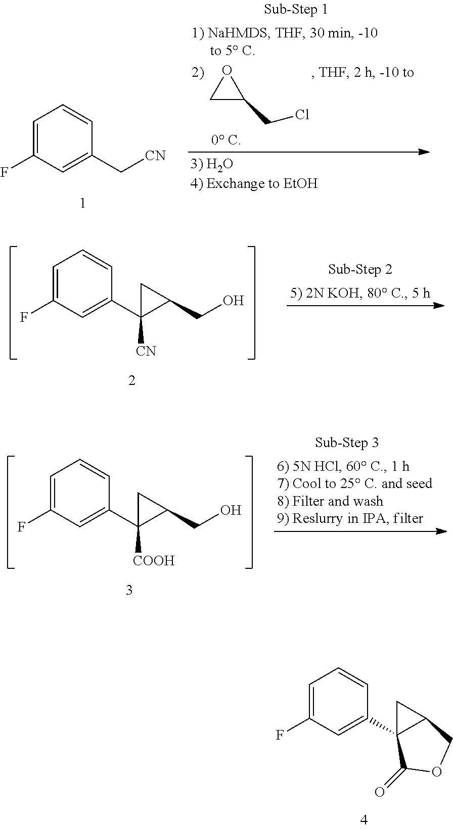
C1=C(F)C=C(C23CC2COC3=O)C=C1.C1=C(F)C=C(C[CN])C=C1.C1C(CCl)O1.C1=C(F)C=C(C2([CN])CC2CO)C=C1.C1=C(F)C=C(C2([COOH])CC2CO)C=C1
